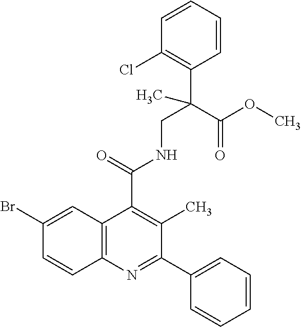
C1=CC=CC(C(C)(CNC(C2=C(C)C(C3=CC=CC=C3)=NC3=C2C=C(Br)C=C3)=O)C(OC)=O)=C1Cl
